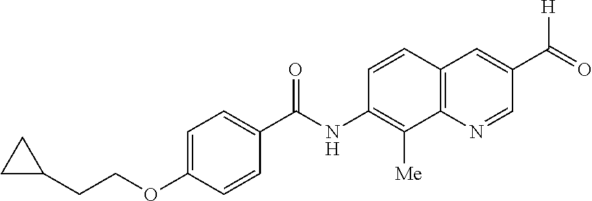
C1=C(OCCC2CC2)C=CC(C(NC2=C([Me])C3=C(C=C(C(=O)[H])C=N3)C=C2)=O)=C1
